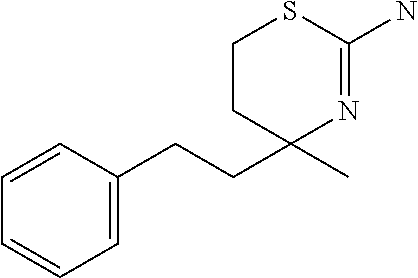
C1CC(C)(CCC2=CC=CC=C2)N=C(N)S1
